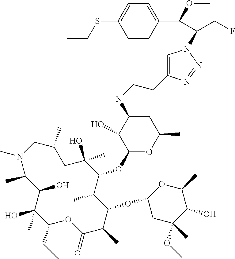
C1(N(CCC2=CN(C(CF)C(C3=CC=C(SCC)C=C3)OC)N=N2)C)C(O)C(OC2C(C)C(OC3CC(C)(OC)C(O)C(C)O3)C(C)C(=O)OC(CC)C(O)(C)C(O)C(C)N(C)CC(C)CC2(O)C)OC(C)C1
